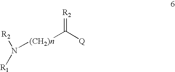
N([(CH2)n]C([Q])=[R2])([R2])[R1]
